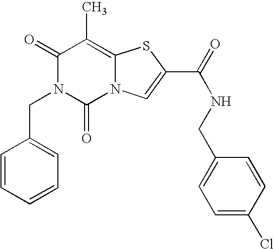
C1(=O)N(CC2=CC=CC=C2)C(=O)N2C(=C1C)SC(C(=O)NCC1=CC=C(Cl)C=C1)=C2
